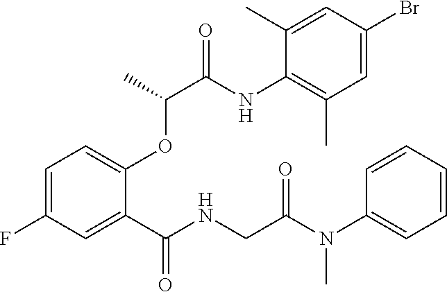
C1=C(F)C=C(C(NCC(N(C2=CC=CC=C2)C)=O)=O)C(OC(C(=O)NC2=C(C)C=C(Br)C=C2C)C)=C1
